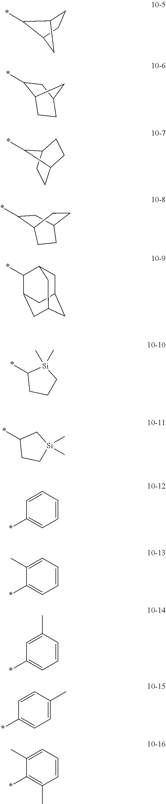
*C1C2CCC1C2.C12CCC(CC1*)C2.*C1C2CCC1CC2.*C1CC2CCC1CC2.*C1C2CC3CC(CC1C3)C2.*C1CCC[Si]1(C)C.*C1CC[Si](C)(C)C1.C1=CC(*)=CC=C1.C1=C(C)C(*)=CC=C1.C1(C)=CC(*)=CC=C1.C1=CC(*)=CC=C1C.C1=C(C)C(*)=C(C)C=C1
